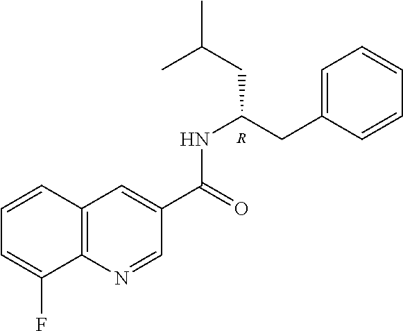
C1=CC2=C(C(F)=C1)N=CC(C(=O)NC(CC(C)C)CC1=CC=CC=C1)=C2.[R]
